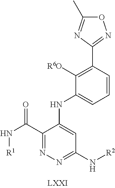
C1(C(N[R1])=O)=NN=C(N[R2])C=C1NC1=CC=CC(C2=NOC(C)=N2)=C1[R6O]
